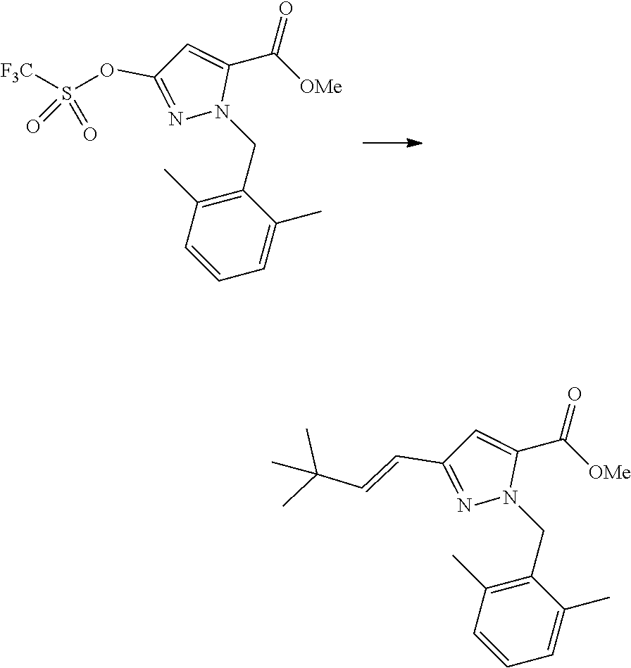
C1(CN2C(C(=O)[OMe])=CC(OS([F3C])(=O)=O)=N2)=C(C)C=CC=C1C.C1(CN2C(C(=O)[OMe])=CC(C=CC(C)(C)C)=N2)=C(C)C=CC=C1C
